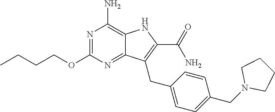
N1=C(OCCCC)N=C2C(=C1N)NC(C(=O)N)=C2CC1=CC=C(CN2CCCC2)C=C1
